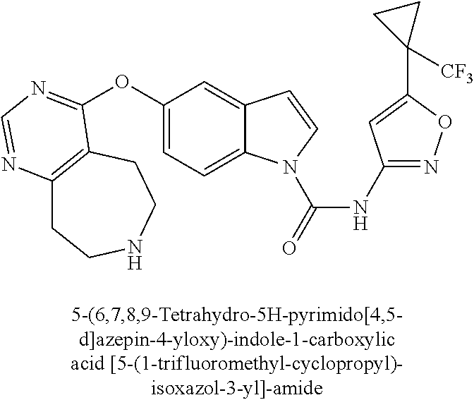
C1(OC2=NC=NC3=C2CCNCC3)=CC=C2C(=C1)C=CN2C(=O)NC1=NOC(C2([CF3])CC2)=C1
